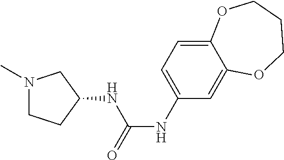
N1(C)CCC(NC(NC2=CC=C3C(=C2)OCCCO3)=O)C1
